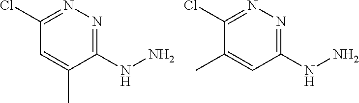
C1(Cl)=NN=C(NN)C(C)=C1.C1(Cl)=NN=C(NN)C=C1C
